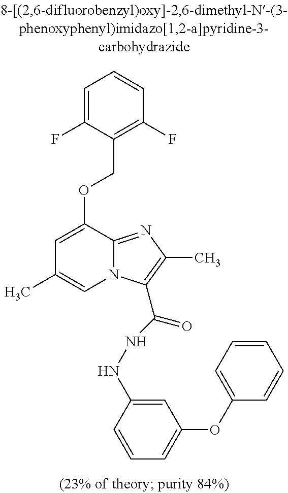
C1=C(F)C(COC2=CC(C)=CN3C2=NC(C)=C3C(NNC2=CC(OC3=CC=CC=C3)=CC=C2)=O)=C(F)C=C1
